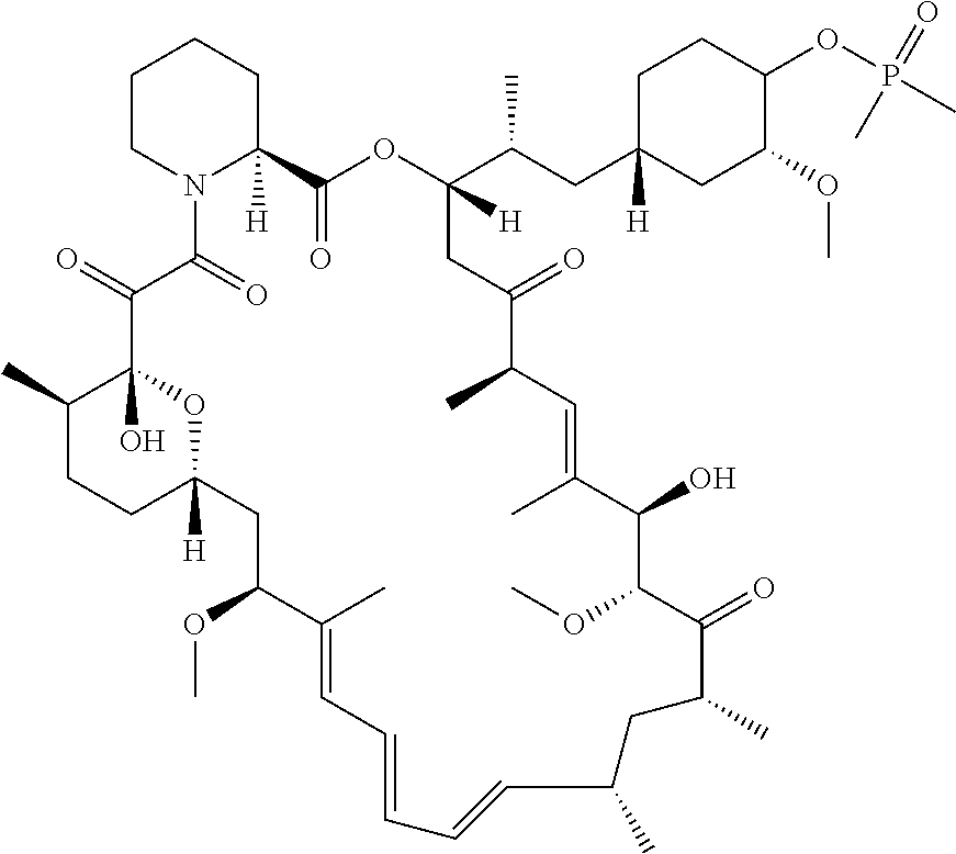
C1CN2C([H])(CC1)C(=O)OC(C(CC1([H])CCC(OP(C)(=O)C)C(OC)C1)C)([H])CC(=O)C(C)C=C(C)C(O)C(OC)C(=O)C(C)CC(C)C=CC=CC=C(C)C(OC)CC1([H])OC(O)(C(=O)C2=O)C(C)CC1
